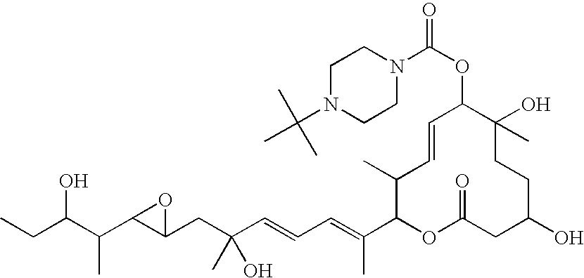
CCC(C(C1C(CC(C=CC=C(C2OC(=O)CC(O)CCC(O)(C)C(OC(=O)N3CCN(C(C)(C)C)CC3)C=CC2C)C)(O)C)O1)C)O
